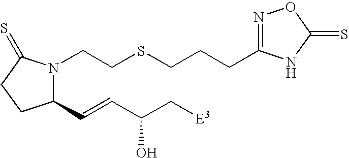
C(SCCN1C(C=CC(C[E3])O)CCC1=S)CCC1=NOC(=S)N1
